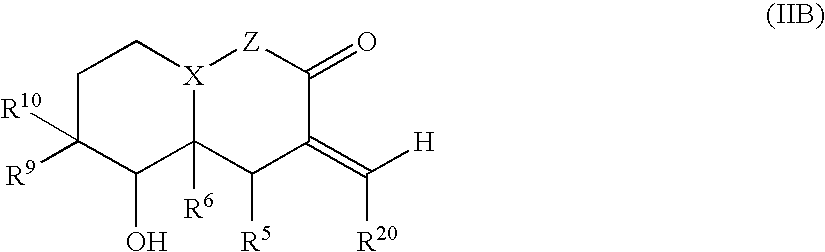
C1C([R9])([R10])C(O)C2([R6])[X](C1)[Z]C(=O)C(=C([H])[R20])C2[R5]
